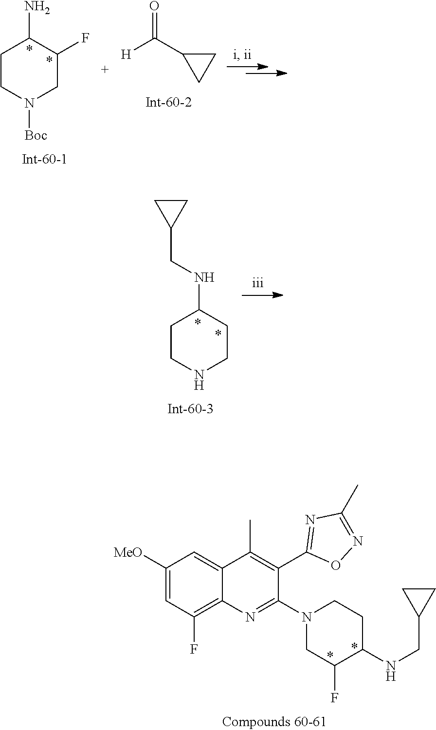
C1CN([Boc])CC(F)C1N.[H]C(C1CC1)=O.C1CNCCC1NCC1CC1.C1([MeO])=CC(F)=C2C(=C1)C(C)=C(C1=NC(C)=NO1)C(N1CC(F)C(NCC3CC3)CC1)=N2
